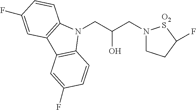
N1(CC(CN2CCC(F)[O2S]2)O)C2=C(C3=C1C=CC(F)=C3)C=C(F)C=C2
